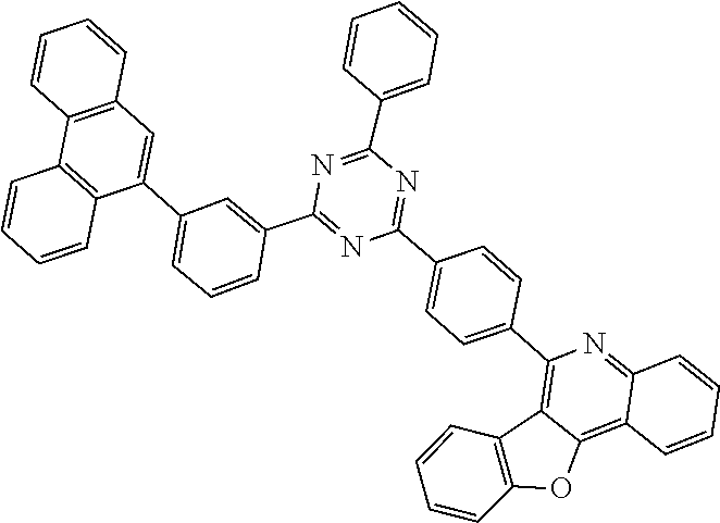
C1(C2=CC(C3=CC4=C(C=CC=C4)C4=C3C=CC=C4)=CC=C2)=NC(C2=CC=C(C3=C4C5=C(OC4=C4C(=N3)C=CC=C4)C=CC=C5)C=C2)=NC(C2=CC=CC=C2)=N1
